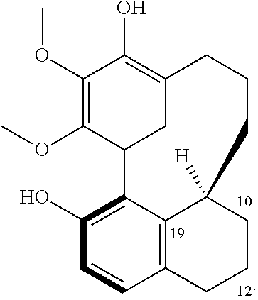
C12=C3C(=C(O)C=C1)C1CC(=C(O)C(OC)=C1OC)CCCC3([H])CCC2
